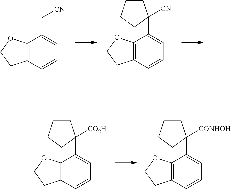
C12=C(C=CC=C1C[CN])CCO2.C12=C(C=CC=C1C1([CN])CCCC1)CCO2.C12=C(C=CC=C1C1([CO2H])CCCC1)CCO2.C12=C(C=CC=C1C1([CONHOH])CCCC1)CCO2
